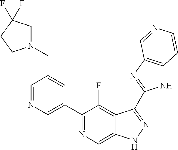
C1=NC=C(C2=NC=C3C(=C2F)C(C2=NC4=C(N2)C=CN=C4)=NN3)C=C1CN1CC(F)(F)CC1
